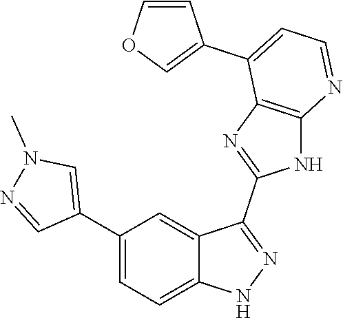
C1(C2=CC=C3C(=C2)C(C2=NC4=C(N2)N=CC=C4C2=COC=C2)=NN3)=CN(C)N=C1
